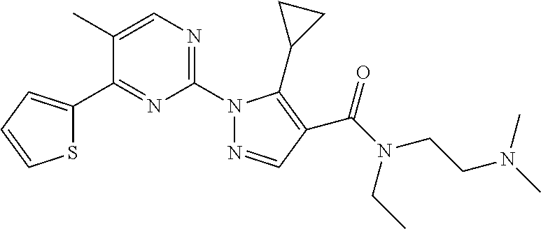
C1=C(C)C(C2=CC=CS2)=NC(N2N=CC(C(N(CC)CCN(C)C)=O)=C2C2CC2)=N1
